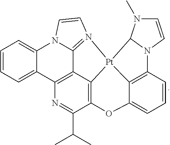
C1=CC=C2C(=C1)N1C3=N(C=C1)[Pt]14C5=C(C(C(C)C)=NC2=C35)OC2=CC=CC(=C21)N1C4N(C)C=C1
